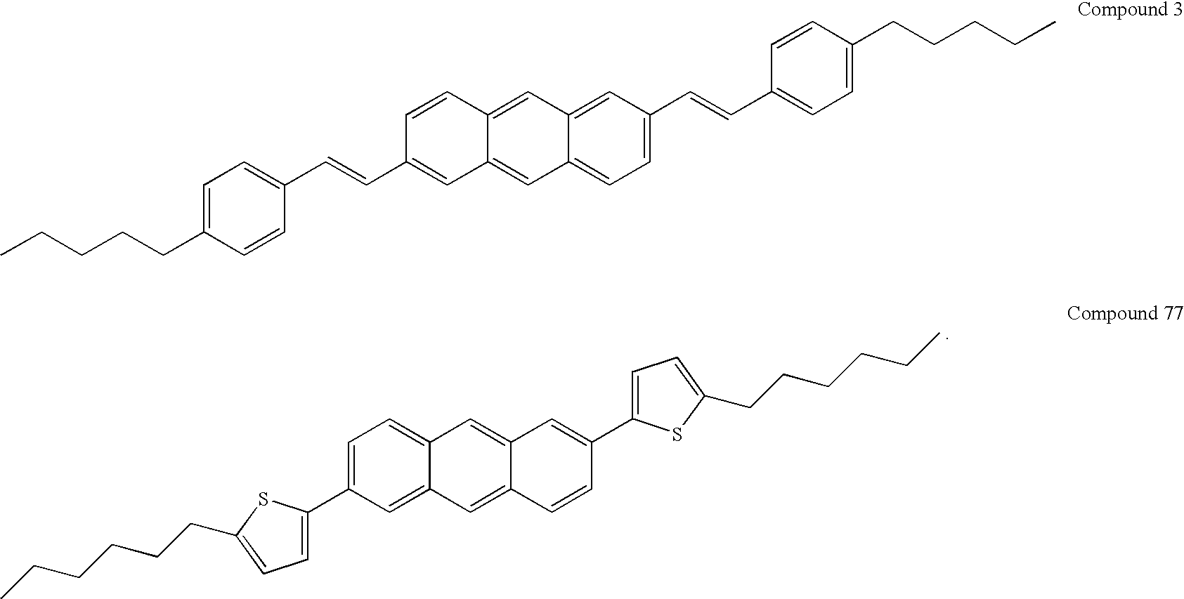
C1=C(C2=CC=C(CCCCCC)S2)C=C2C(=C1)C=C1C(=C2)C=CC(C2=CC=C(CCCCCC)S2)=C1.C1=CC2=CC3=CC(C=CC4=CC=C(CCCCC)C=C4)=CC=C3C=C2C=C1C=CC1=CC=C(CCCCC)C=C1
